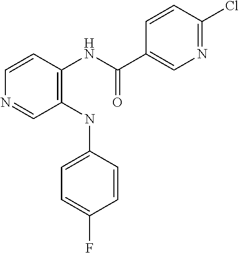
C1(NC2=CC=C(F)C=C2)=C(NC(C2=CN=C(Cl)C=C2)=O)C=CN=C1
